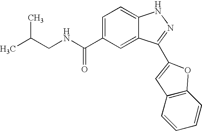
C(C1=CC=C2C(=C1)C(C1=CC3=C(C=CC=C3)O1)=NN2)(=O)NCC(C)C
